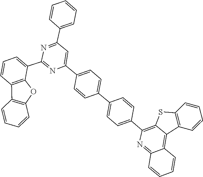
C1(C2=CC=CC3=C2OC2=C3C=CC=C2)=NC(C2=CC=C(C3=CC=C(C4=C5C(=C6C=CC=CC6=N4)C4=C(S5)C=CC=C4)C=C3)C=C2)=CC(C2=CC=CC=C2)=N1
